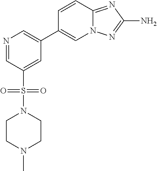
N1=CC(S(=O)(=O)N2CCN(C)CC2)=CC(C2=CN3C(=NC(N)=N3)C=C2)=C1
